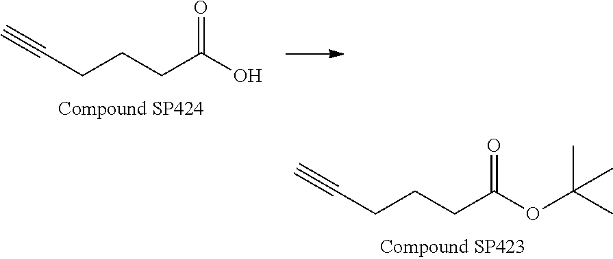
C(CCCC(OC(C)(C)C)=O)#C.C(CCCC(O)=O)#C
